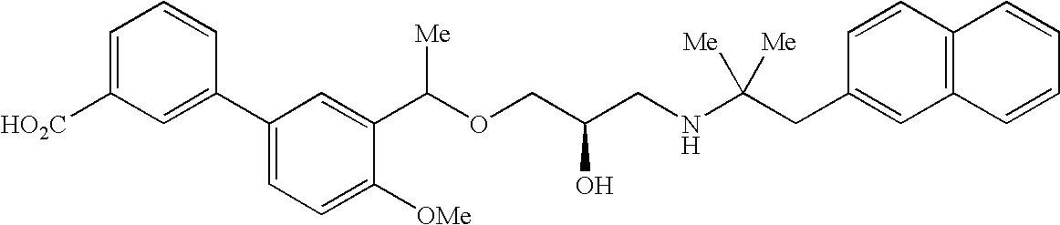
C1=C([OMe])C(C(OCC(CNC(CC2=CC3=C(C=C2)C=CC=C3)([Me])[Me])O)[Me])=CC(C2=CC([HO2C])=CC=C2)=C1
